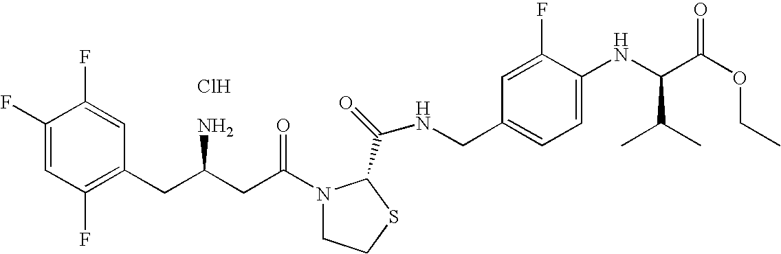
Cl.C1(F)=CC(F)=C(CC(CC(=O)N2CCSC2C(=O)NCC2=CC=C(NC(C(OCC)=O)C(C)C)C(F)=C2)N)C=C1F
